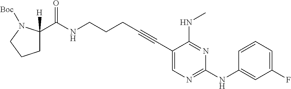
C1(C#CCCCNC(=O)C2([H])CCCN2[Boc])=CN=C(NC2=CC(F)=CC=C2)N=C1NC
